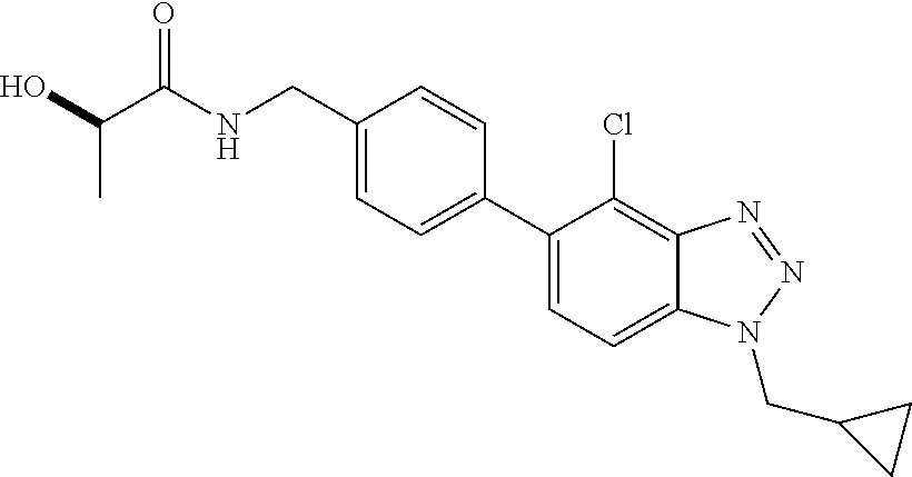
C1(CNC(C(O)C)=O)=CC=C(C2=CC=C3C(=C2Cl)N=NN3CC2CC2)C=C1
